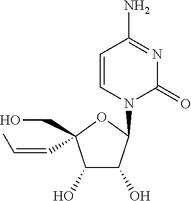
C1=CN(C2C(O)C(O)C(CO)(C=CC)O2)C(=O)N=C1N
